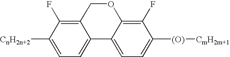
C12=C(F)C([CnH2n+2])=CC=C1C1=CC=C([(O)][CmH2m+1])C(F)=C1OC2
